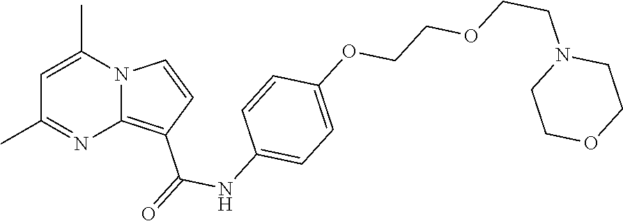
C1=C(C)N2C(=C(C(=O)NC3=CC=C(OCCOCCN4CCOCC4)C=C3)C=C2)N=C1C
